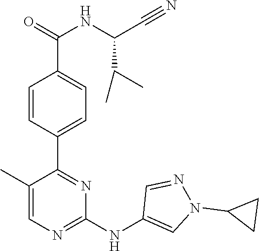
C1(C2=NC(NC3=CN(C4CC4)N=C3)=NC=C2C)=CC=C(C(=O)NC(C#N)C(C)C)C=C1
